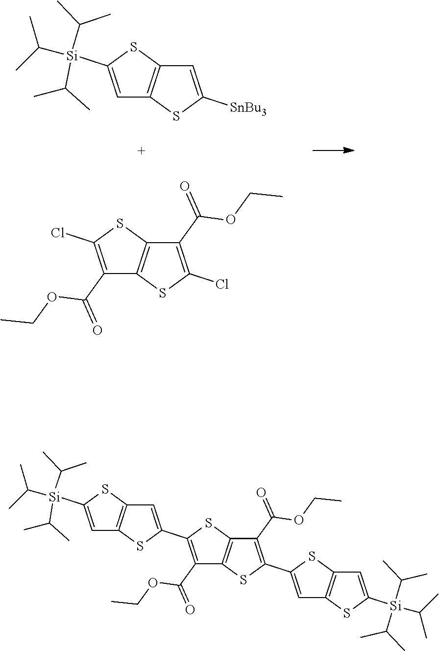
C1=C([Si](C(C)C)(C(C)C)C(C)C)SC2=C1SC([SnBu3])=C2.ClC1=C(C(=O)OCC)C2=C(S1)C(C(=O)OCC)=C(Cl)S2.C1=C([Si](C(C)C)(C(C)C)C(C)C)SC2=C1SC(C1=C(C(=O)OCC)C3=C(S1)C(C(=O)OCC)=C(C1=CC4=C(S1)C=C([Si](C(C)C)(C(C)C)C(C)C)S4)S3)=C2
